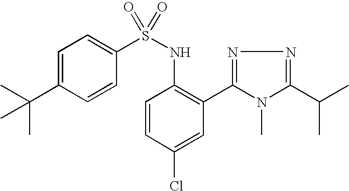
C1=C(C(C)(C)C)C=CC(S(NC2=C(C3=NN=C(C(C)C)N3C)C=C(Cl)C=C2)(=O)=O)=C1
